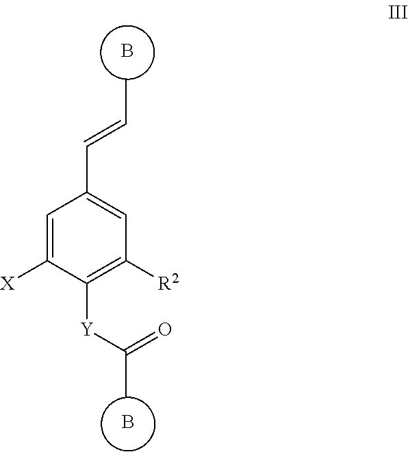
B.B.CC=CC1=CC([R2])=C([Y]C(C)=O)C([X])=C1
